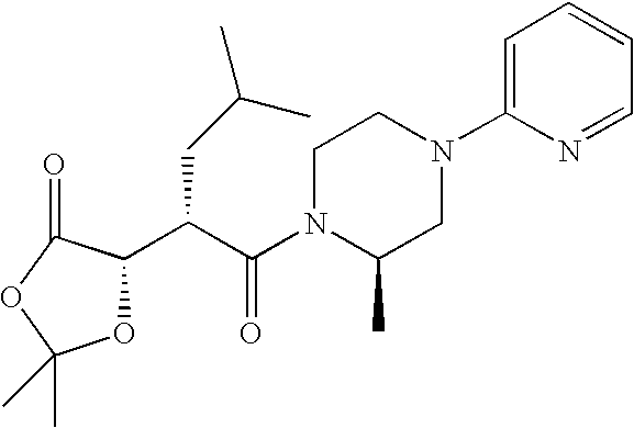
C(C(N1C(C)CN(C2=CC=CC=N2)CC1)=O)(CC(C)C)C1OC(C)(C)OC1=O
